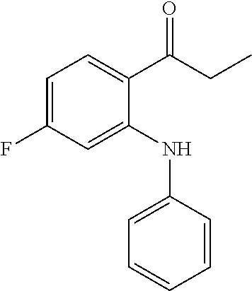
C1=C(F)C=C(NC2=CC=CC=C2)C(C(CC)=O)=C1
